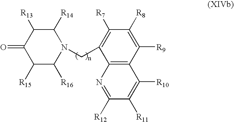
C1([R8])=C([R9])C2=C(C(CN3C([R14])C([R13])C(=O)C([R15])C3[R16])=C1[R7])N=C([R12])C([R11])=C2[R10]
